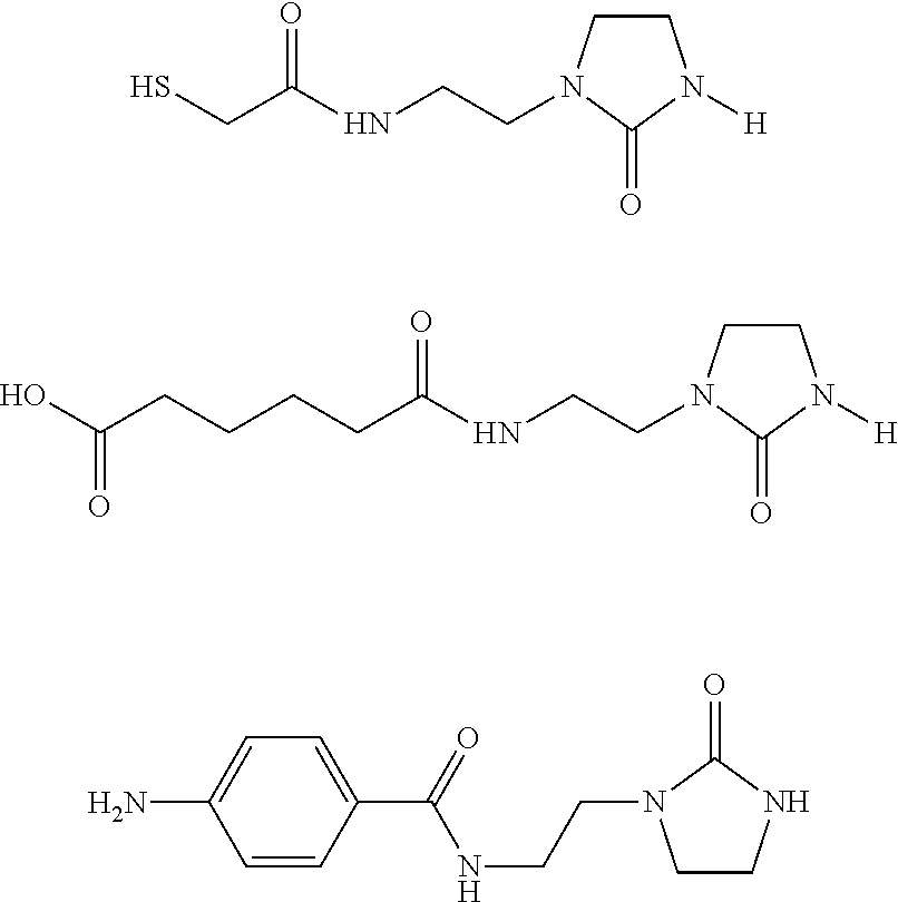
C1CN(CCNC(CS)=O)C(=O)N1[H].C1CN(CCNC(CCCCC(O)=O)=O)C(=O)N1[H].C1=CC(C(=O)NCCN2CCNC2=O)=CC=C1N
